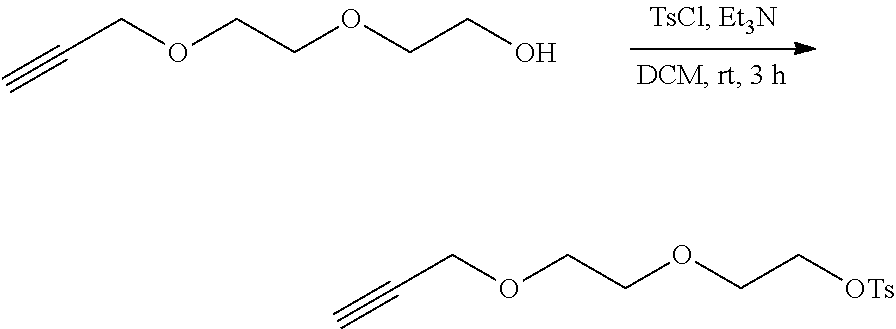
C(COCCOCCO)#C.C(COCCOCC[OTs])#C
